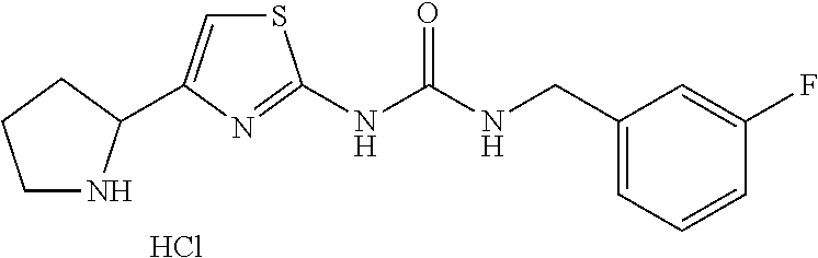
C1NC(C2=CSC(NC(NCC3=CC=CC(F)=C3)=O)=N2)CC1.Cl
